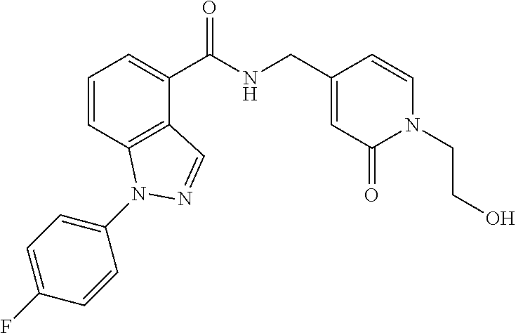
C1=CC2=C(C(C(NCC3=CC(=O)N(CCO)C=C3)=O)=C1)C=NN2C1=CC=C(F)C=C1
